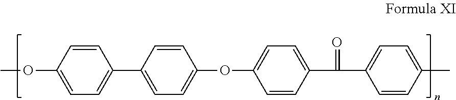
O(C1=CC=C(C2=CC=C(OC3=CC=C(C(C4=CC=C(C)C=C4)=O)C=C3)C=C2)C=C1)C
